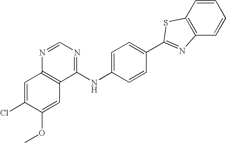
C1(NC2=CC=C(C3=NC4=C(C=CC=C4)S3)C=C2)=NC=NC2=C1C=C(OC)C(Cl)=C2
